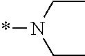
*N(CC)CC
